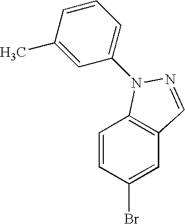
C1=CC(Br)=CC2=C1N(C1=CC=CC(C)=C1)N=C2
